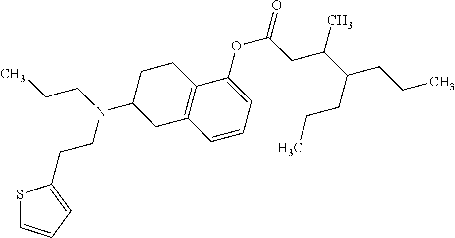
C1C2=C(CC(N(CCC)CCC3=CC=CS3)C1)C=CC=C2OC(CC(C(CCC)CCC)C)=O
